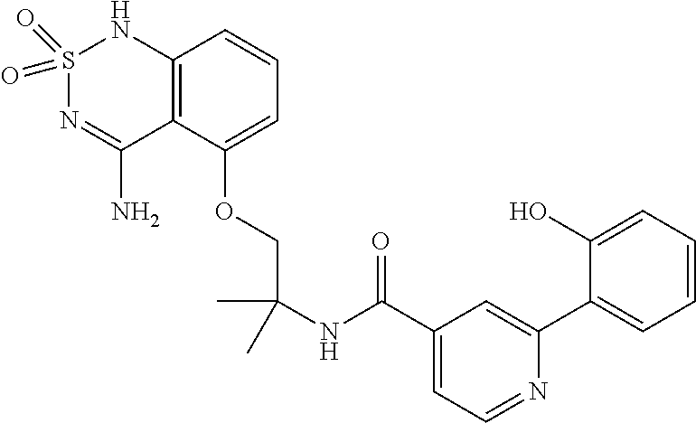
C(COC1=CC=CC2=C1C(N)=NS(=O)(=O)N2)(C)(C)NC(C1=CC=NC(C2=CC=CC=C2O)=C1)=O
